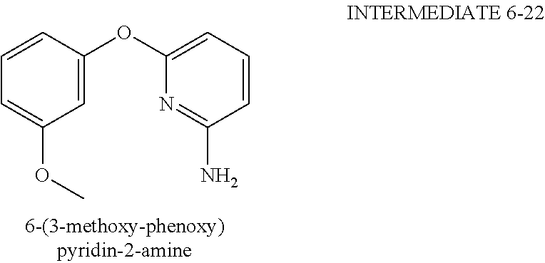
C1=C(OC)C=C(OC2=CC=CC(N)=N2)C=C1
